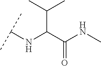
C(C(C(NC)=O)NC(C)C)(C)C
